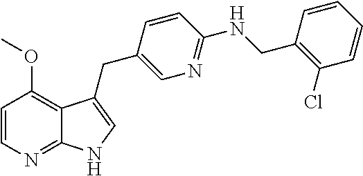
C1(Cl)=C(CNC2=NC=C(CC3=CNC4=NC=CC(OC)=C43)C=C2)C=CC=C1
